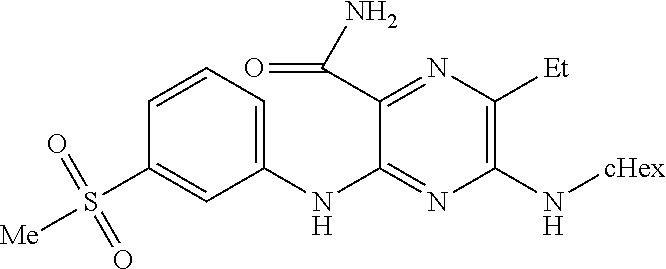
C1(NC2=NC(N[cHex])=C([Et])N=C2C(N)=O)=CC=CC(S([Me])(=O)=O)=C1
